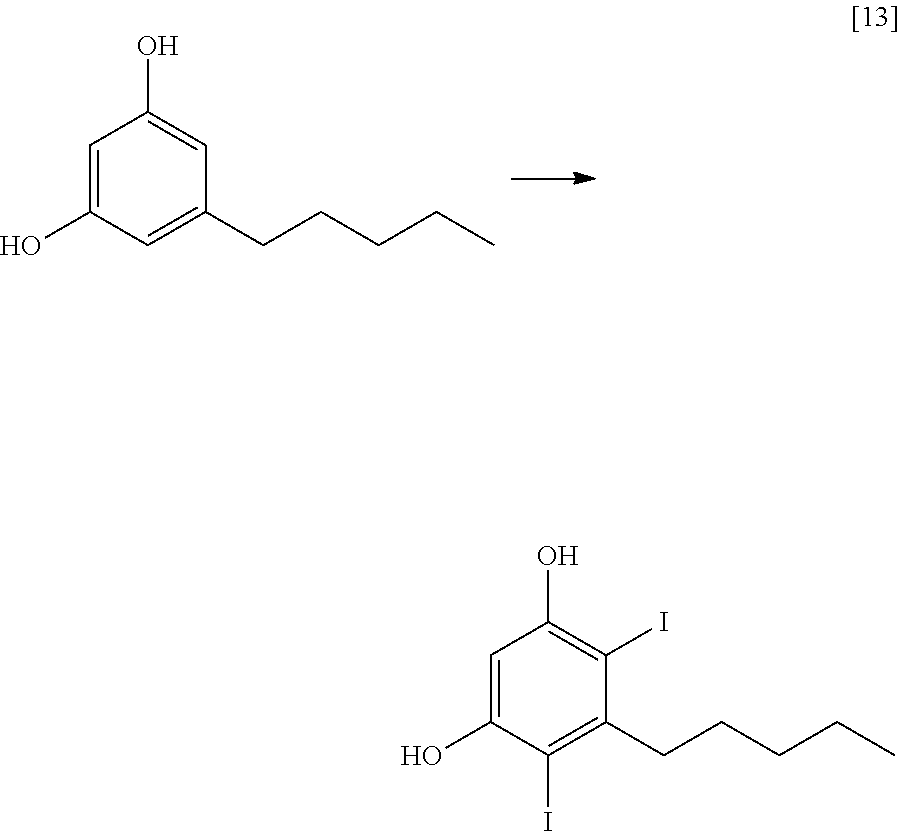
C1=C(O)C=C(CCCCC)C=C1O.C1(O)=CC(O)=C(I)C(CCCCC)=C1I
